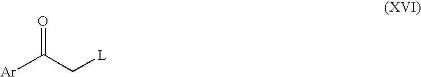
O=C(C[L])[Ar]
